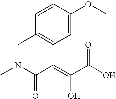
CN(C(C=C(O)C(O)=O)=O)CC1=CC=C(OC)C=C1
